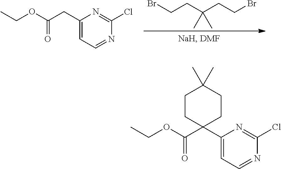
C1(CC(OCC)=O)=CC=NC(Cl)=N1.C(CC(CCBr)(C)C)Br.C1(C2(C(OCC)=O)CCC(C)(C)CC2)=CC=NC(Cl)=N1
